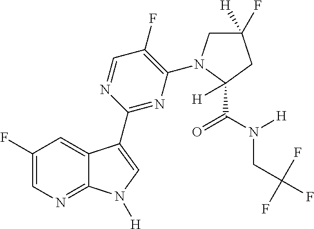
C1(F)=CN=C2C(=C1)C(C1=NC(N3CC(F)([H])CC3(C(N([H])CC(F)(F)F)=O)[H])=C(F)C=N1)=CN2[H]
